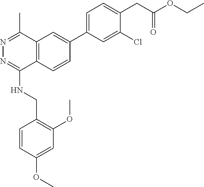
C1=C(C2=CC3=C(C=C2)C(NCC2=C(OC)C=C(OC)C=C2)=NN=C3C)C=C(Cl)C(CC(OCC)=O)=C1
